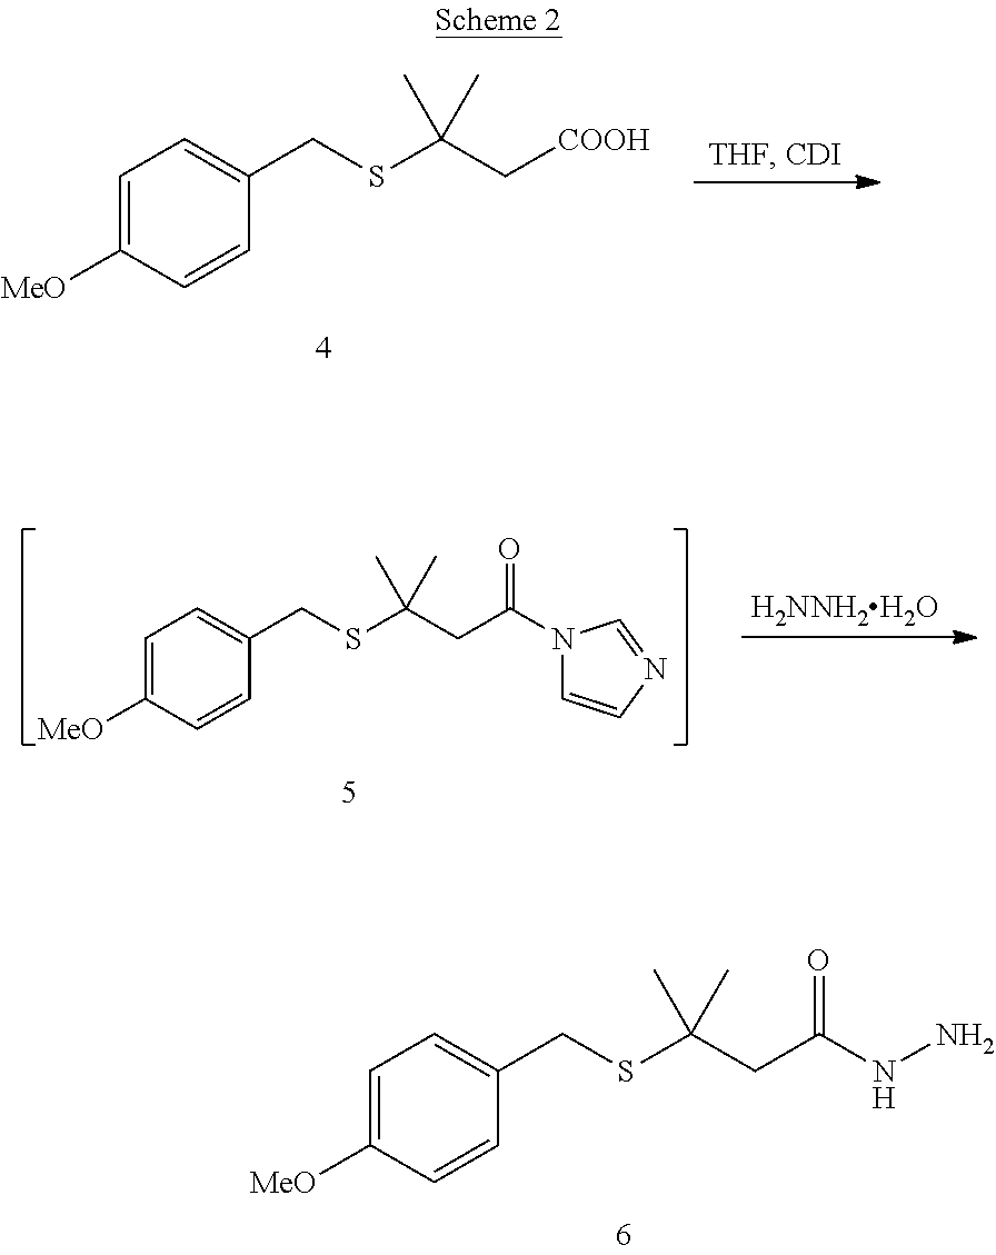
C1=C([MeO])C=CC(CSC(C[COOH])(C)C)=C1.C1=C([MeO])C=CC(CSC(CC(N2C=CN=C2)=O)(C)C)=C1.[H2NNH2H2O].C1=C([MeO])C=CC(CSC(CC(NN)=O)(C)C)=C1
